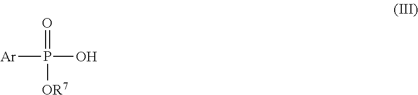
[Ar]P(O)(=O)[OR7]
